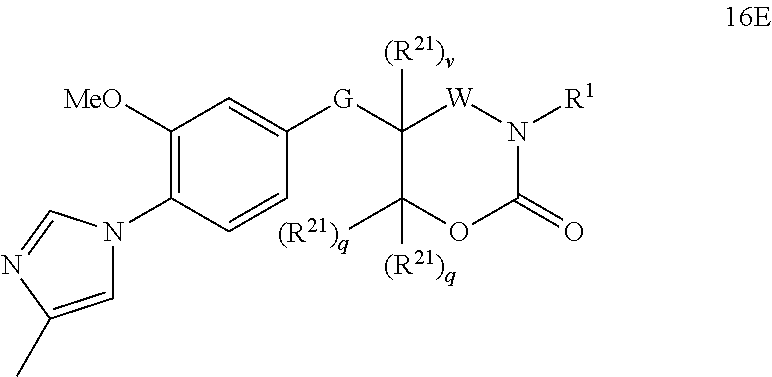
C1=C(C)N=CN1C1=C([MeO])C=C([G]C2([(R21)v])C([(R21)q])([(R21)q])OC(=O)N([R1])[W]2)C=C1
